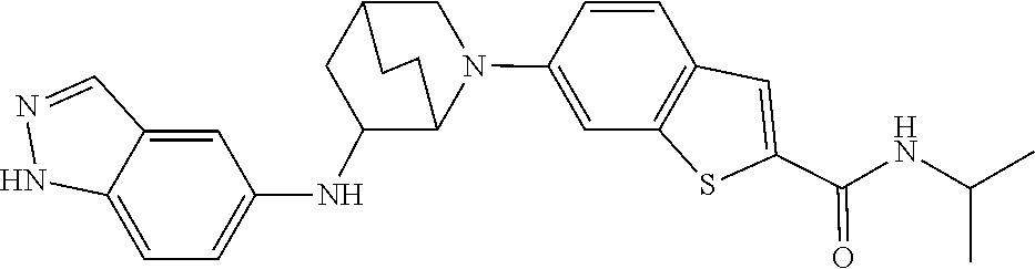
C1C(NC2=CC=C3C(=C2)C=NN3)C2N(C3=CC4=C(C=C3)C=C(C(=O)NC(C)C)S4)CC1CC2
